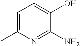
C1=C(C)N=C(N)C(O)=C1
